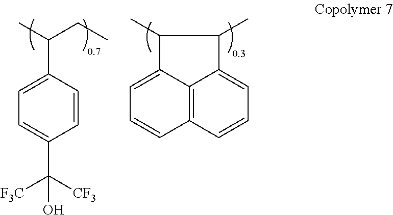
C1=C(C(C)CC)C=CC(C([CF3])([F3C])O)=C1.C1=C2C3=C(C=C1)C=CC=C3C(C)C2C
